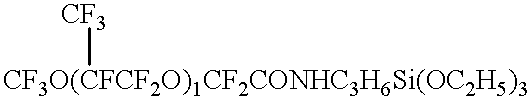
[CF3O(CFCF2O)1CF2CONHC3H6Si(OC2H5)3][CF3]
